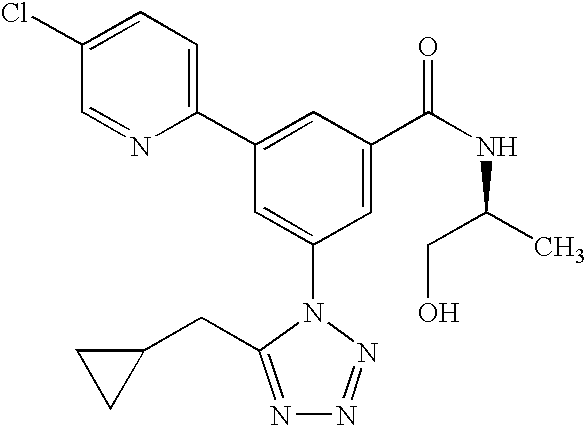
C1(C2=CC(C(NC(C)CO)=O)=CC(N3C(CC4CC4)=NN=N3)=C2)=CC=C(Cl)C=N1
